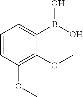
C1=CC=C(B(O)O)C(OC)=C1OC
